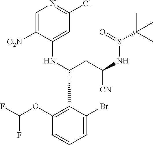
C1(OC(F)F)=C(C(NC2=CC(Cl)=NC=C2[O2N])CC(NS(C(C)(C)C)=O)[CN])C(Br)=CC=C1
